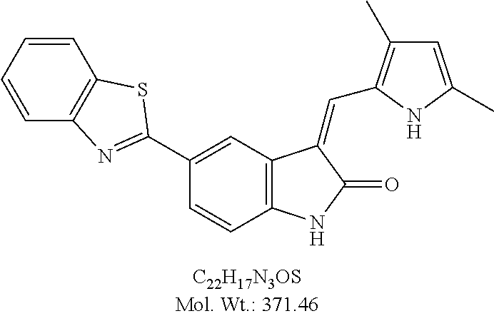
C1(C2=NC3=C(C=CC=C3)S2)=CC2=C(C=C1)NC(=O)C2=CC1=C(C)C=C(C)N1
